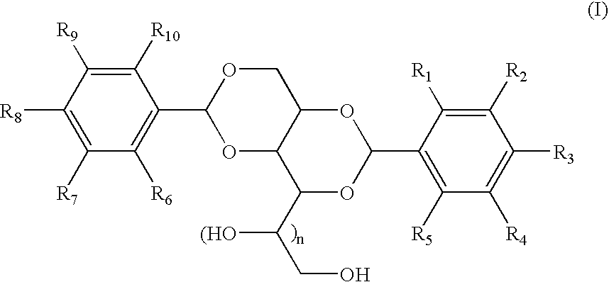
C1([R10])=C([R9])C([R8])=C([R7])C([R6])=C1C1OC2C(CO1)OC(C1=C([R5])C([R4])=C([R3])C([R2])=C1[R1])OC2C([(HO])CO
